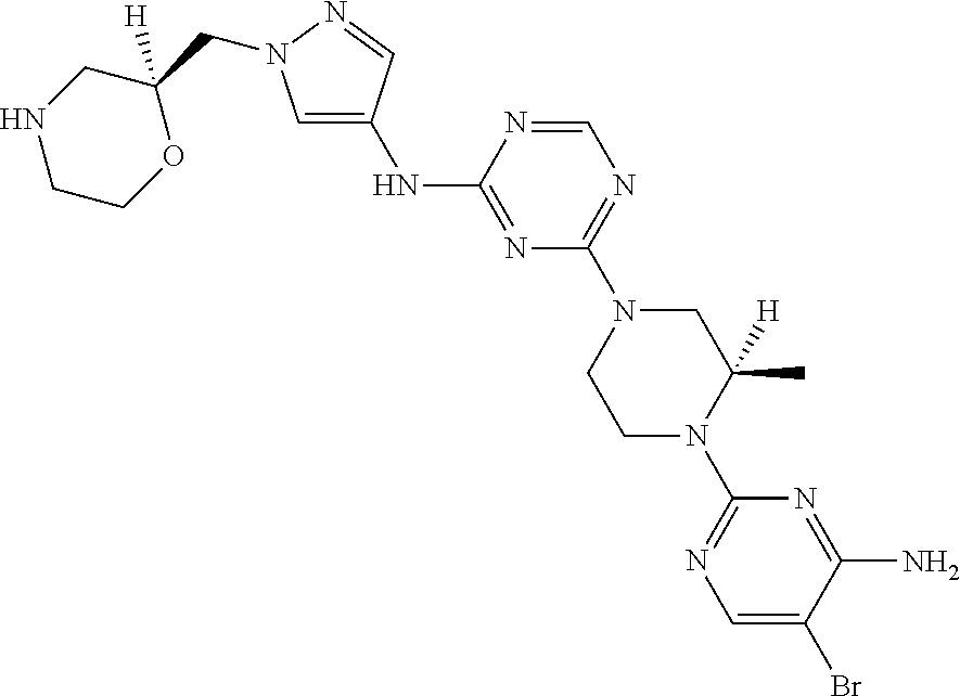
N(C1=NC(N2CCN(C3=NC=C(Br)C(N)=N3)C(C)([H])C2)=NC=N1)C1=CN(CC2([H])CNCCO2)N=C1
